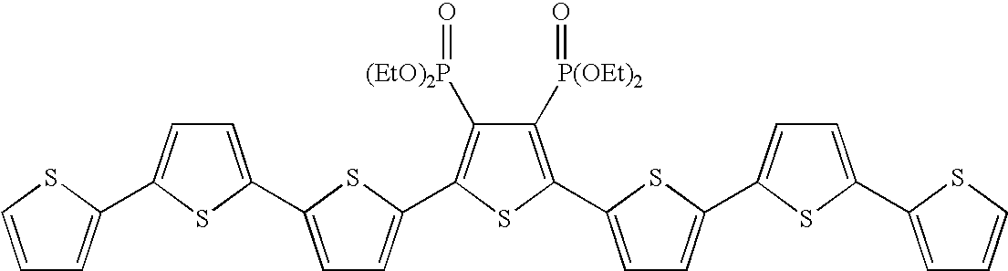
C1([P(OEt)2]=O)=C(C2=CC=C(C3=CC=C(C4=CC=CS4)S3)S2)SC(C2=CC=C(C3=CC=C(C4=CC=CS4)S3)S2)=C1[(EtO)2P]=O
